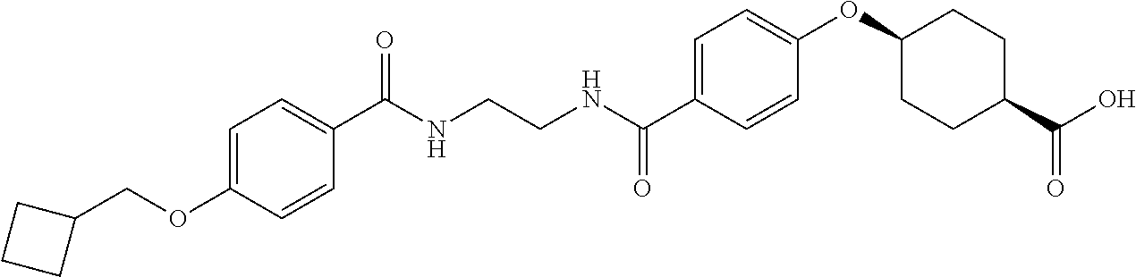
N(CCNC(C1=CC=C(OC2CCC(C(O)=O)CC2)C=C1)=O)C(=O)C1=CC=C(OCC2CCC2)C=C1
